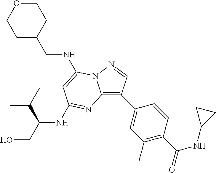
C1OCCC(CNC2=CC(NC(CO)C(C)C)=NC3=C(C4=CC(C)=C(C(=O)NC5CC5)C=C4)C=NN32)C1
